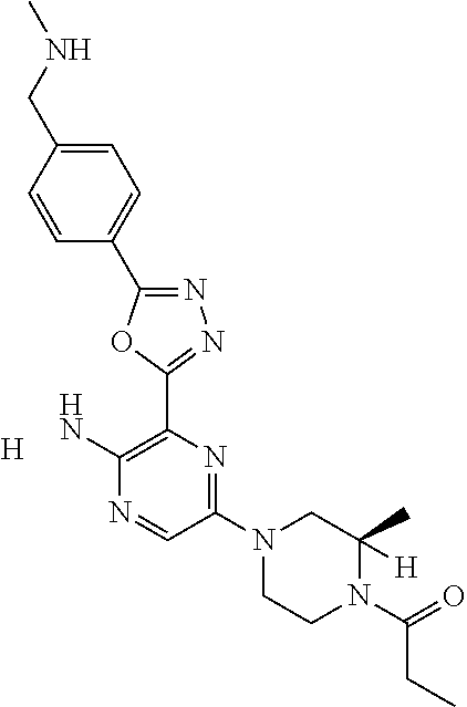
[H].C1(N2CCN(C(CC)=O)C(C)([H])C2)=NC(C2=NN=C(C3=CC=C(CNC)C=C3)O2)=C(N)N=C1
